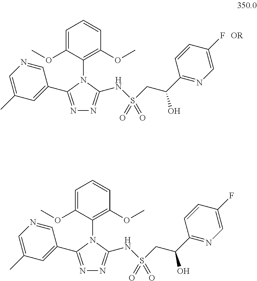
N1=C(C2=CC(C)=CN=C2)N(C2=C(OC)C=CC=C2OC)C(NS(CC(C2=NC=C(F)C=C2)O)(=O)=O)=N1.N1=C(C2=CC(C)=CN=C2)N(C2=C(OC)C=CC=C2OC)C(NS(CC(C2=NC=C(F)C=C2)O)(=O)=O)=N1
